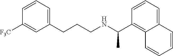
C1(CCCNC(C)C2=C3C(=CC=C2)C=CC=C3)=CC=CC([F3C])=C1
